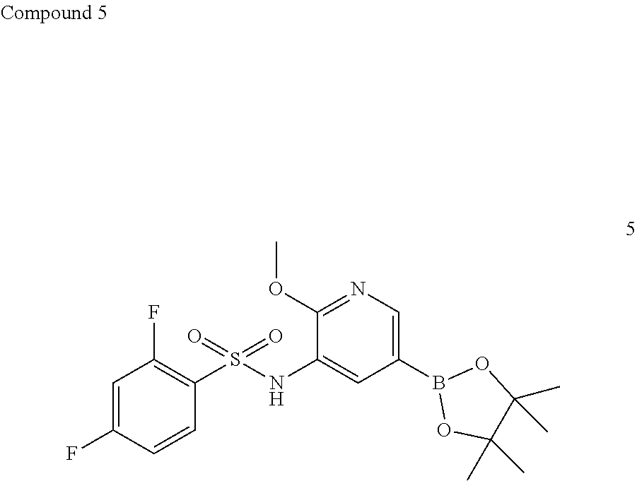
C1=C(F)C=CC(S(NC2=CC(B3OC(C)(C)C(C)(C)O3)=CN=C2OC)(=O)=O)=C1F
